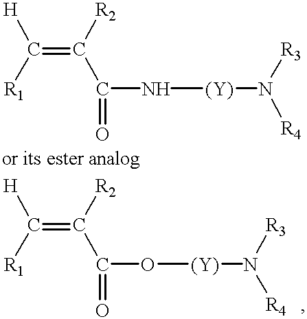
C(=C([R2])C(=O)N[(Y)]N([R3])[R4])([H])[R1].C(=C([R2])C(=O)O[(Y)]N([R3])[R4   ])([H])[R1]
